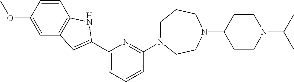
C1N(C2=NC(C3=CC4=C(C=CC(OC)=C4)N3)=CC=C2)CCN(C2CCN(C(C)C)CC2)CC1
